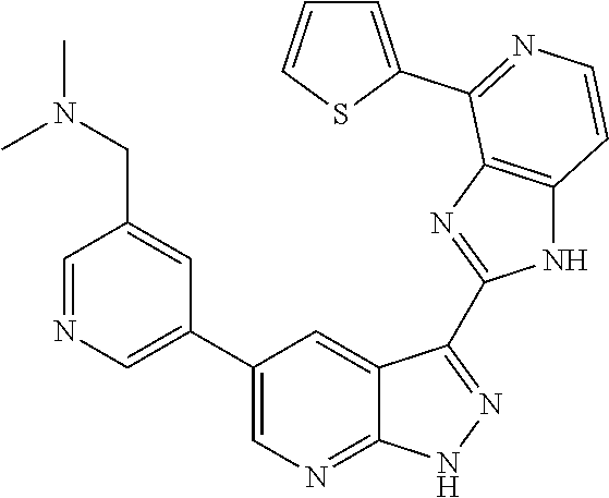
C1=NC=C(C2=CN=C3C(=C2)C(C2=NC4=C(N2)C=CN=C4C2=CC=CS2)=NN3)C=C1CN(C)C
